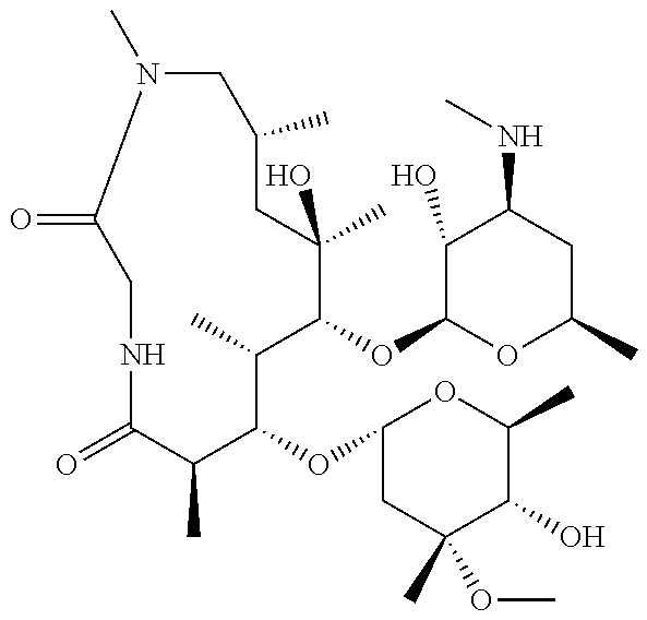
C1(=O)CNC(=O)C(C)C(OC2CC(C)(OC)C(O)C(C)O2)C(C)C(OC2OC(C)CC(NC)C2O)C(C)(O)CC(C)CN1C
